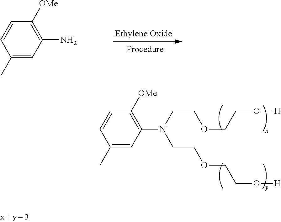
C1(C)=CC(N)=C([OMe])C=C1.C1(C)=CC(N(CCOCCO[H])CCOCCO[H])=C([OMe])C=C1
